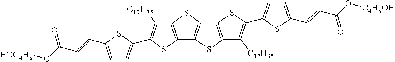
C12=C(SC3=C1SC1=C3SC(C3=CC=C(C=CC(O[C4H8OH])=O)S3)=C1[C17H35])C([C17H35])=C(C1=CC=C(C=CC(O[HOC4H8])=O)S1)S2
